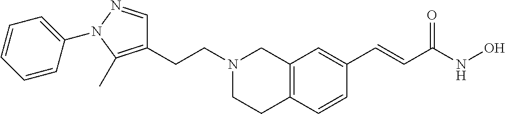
C12=C(C=CC(C=CC(NO)=O)=C1)CCN(CCC1=C(C)N(C3=CC=CC=C3)N=C1)C2
